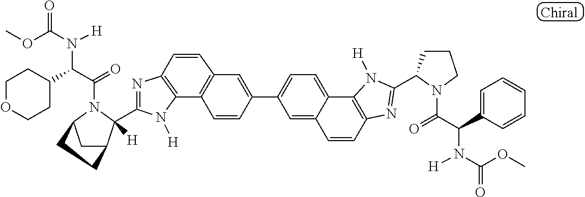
C12=C(N=C(C3([H])C4CC(N3C(=O)C(C3CCOCC3)N([H])C(OC)=O)CC4)N1[H])C=CC1=C2C=CC(C2=CC=C3C4=C(N=C(C5CCCN5C(=O)C(C5=CC=CC=C5)N([H])C(OC)=O)N4[H])C=CC3=C2)=C1
